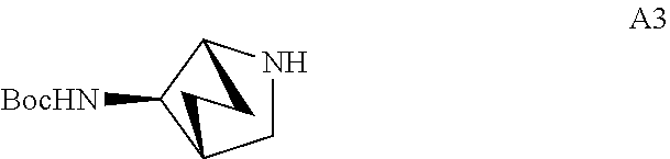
C1([BocHN])C2CNC1CC2
